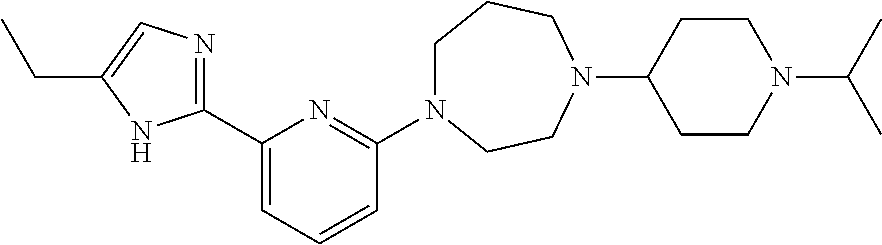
C1N(C2=NC(C3=NC=C(CC)N3)=CC=C2)CCN(C2CCN(C(C)C)CC2)CC1
